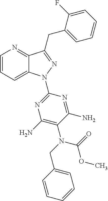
C1=CC=C2C(=N1)C(CC1=CC=CC=C1F)=NN2C1=NC(N)=C(N(C(OC)=O)CC2=CC=CC=C2)C(N)=N1
